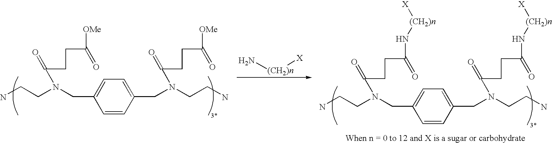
NCCN(CC1=CC=C(CN(CCN)C(CCC([OMe])=O)=O)C=C1)C(CCC([OMe])=O)=O.N[(CH2)n][X].NCCN(CC1=CC=C(CN(CCN)C(CCC(N[(CH2)n][X])=O)=O)C=C1)C(CCC(N[(CH2)n][X])=O)=O
